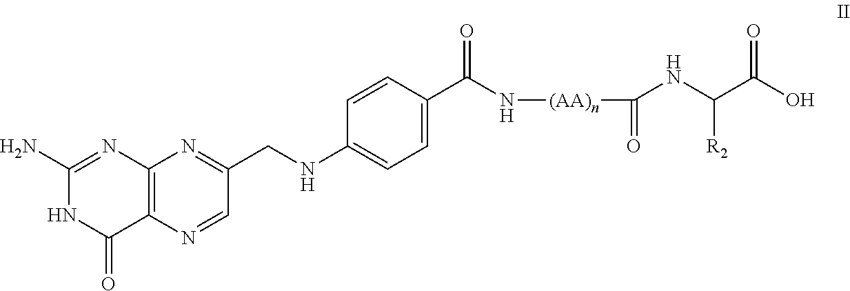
C1(CNC2=CC=C(C(N[(AA)n]C(=O)NC(C(O)=O)[R2])=O)C=C2)=NC2=C(N=C1)C(=O)NC(N)=N2
